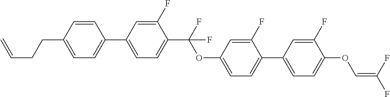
C1=CC(CCC=C)=CC=C1C1=CC=C(C(F)(OC2=CC=C(C3=CC=C(OC=C(F)F)C(F)=C3)C(F)=C2)F)C(F)=C1
